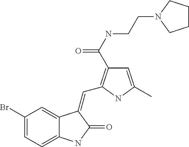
C1(Br)=CC=C2C(=C1)C(=CC1=C(C(NCCN3CCCC3)=O)C=C(C)N1)C(=O)N2
